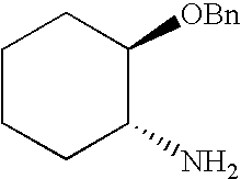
C1CCC(N)C([OBn])C1
